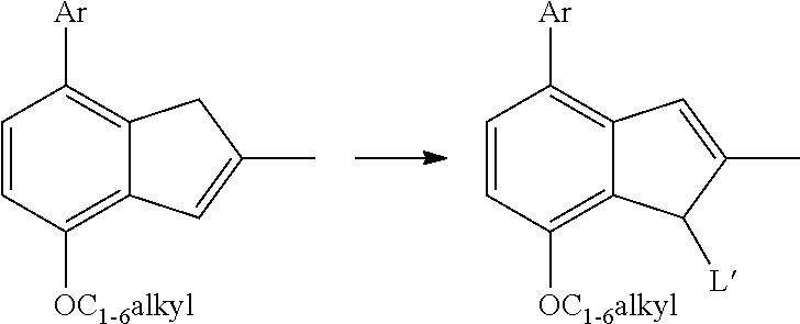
C1=CC([OC1-6alkyl])=C2C(=C1[Ar])CC(C)=C2.C1=CC([OC1-6alkyl])=C2C(=C1[Ar])C=C(C)C2[L]
